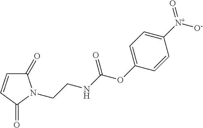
C1(=O)C=CC(=O)N1CCNC(=O)OC1=CC=C([N+](=O)[O-])C=C1
